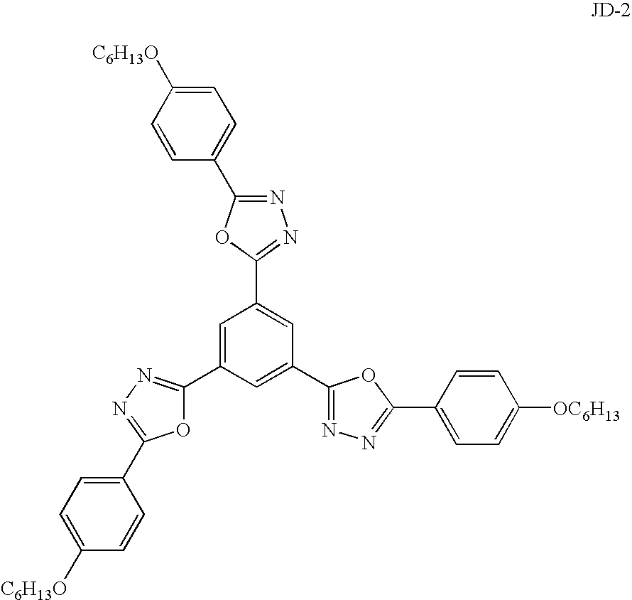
C1=C([C6H13O])C=CC(C2=NN=C(C3=CC(C4=NN=C(C5=CC=C([C6H13O])C=C5)O4)=CC(C4=NN=C(C5=CC=C([OC6H13])C=C5)O4)=C3)O2)=C1
